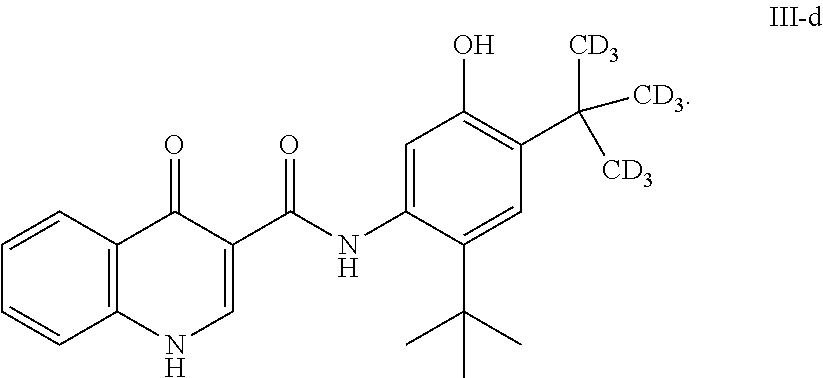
C1=CC2=C(C=C1)NC=C(C(NC1=CC(O)=C(C([CD3])([CD3])[CD3])C=C1C(C)(C)C)=O)C2=O
